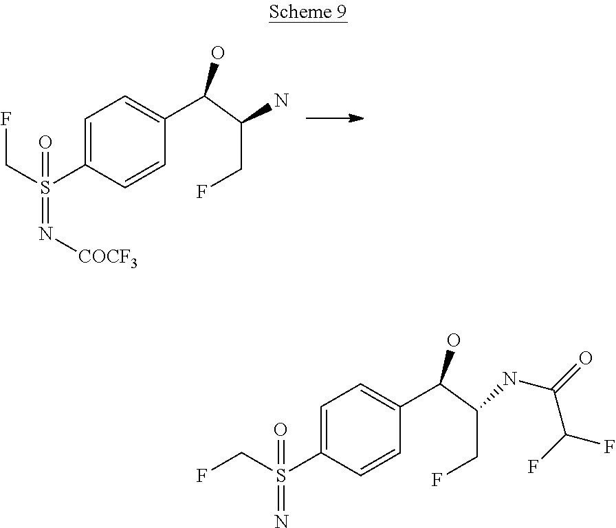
C1=C(S(CF)(=O)=N[COCF3])C=CC(C(O)C(N)CF)=C1.C1=C(S(CF)(=O)=N)C=CC(C(O)C(NC(=O)C(F)F)CF)=C1
